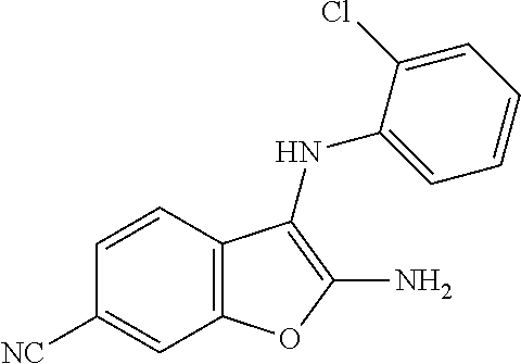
C12=C(C=CC([NC])=C1)C(NC1=CC=CC=C1Cl)=C(N)O2
